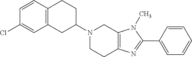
C12=C(CC(N3CCC4=C(C3)N(C)C(C3=CC=CC=C3)=N4)CC1)C=C(Cl)C=C2
